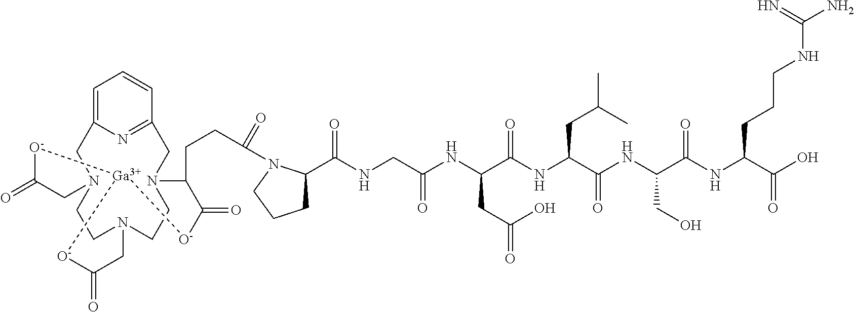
O=C1[O-][Ga]2[O-]C(=O)CN3CCN(C1)CC1=CC=CC(=N1)CN(CC3)C(CCC(=O)N1C(C(=O)NCC(NC(C(NC(C(NC(C(NC(C(O)=O)CCCNC(N)=N)=O)CO)=O)CC(C)C)=O)CC(=O)O)=O)CCC1)C(=O)[O-]2
